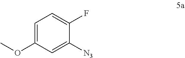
C1=C(OC)C=C([N3])C(F)=C1
